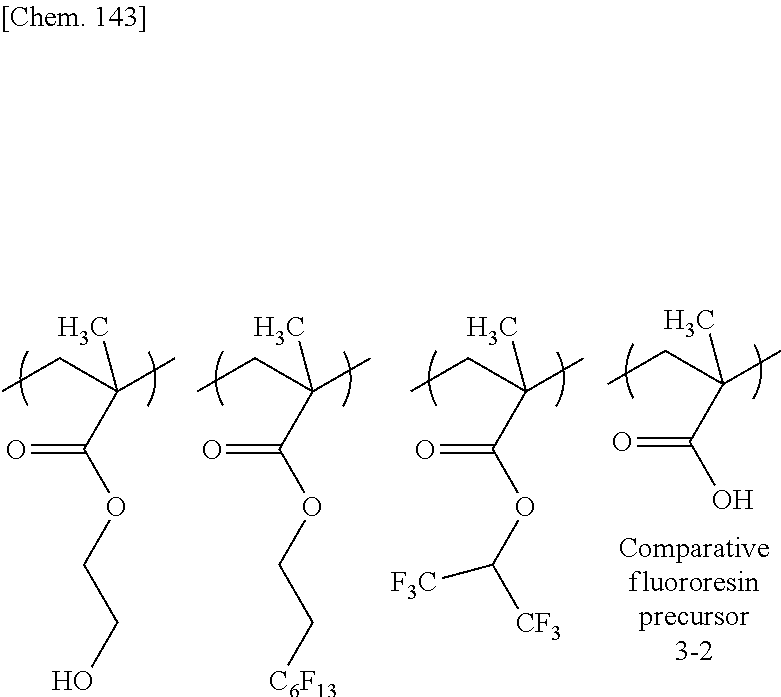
CCC(C)(C(=O)OCCO)C.CCC(C)(C(=O)OCC[C6F13])C.CCC(C)(C(=O)OC([CF3])[F3C])C.CCC(C)(C(=O)O)C
